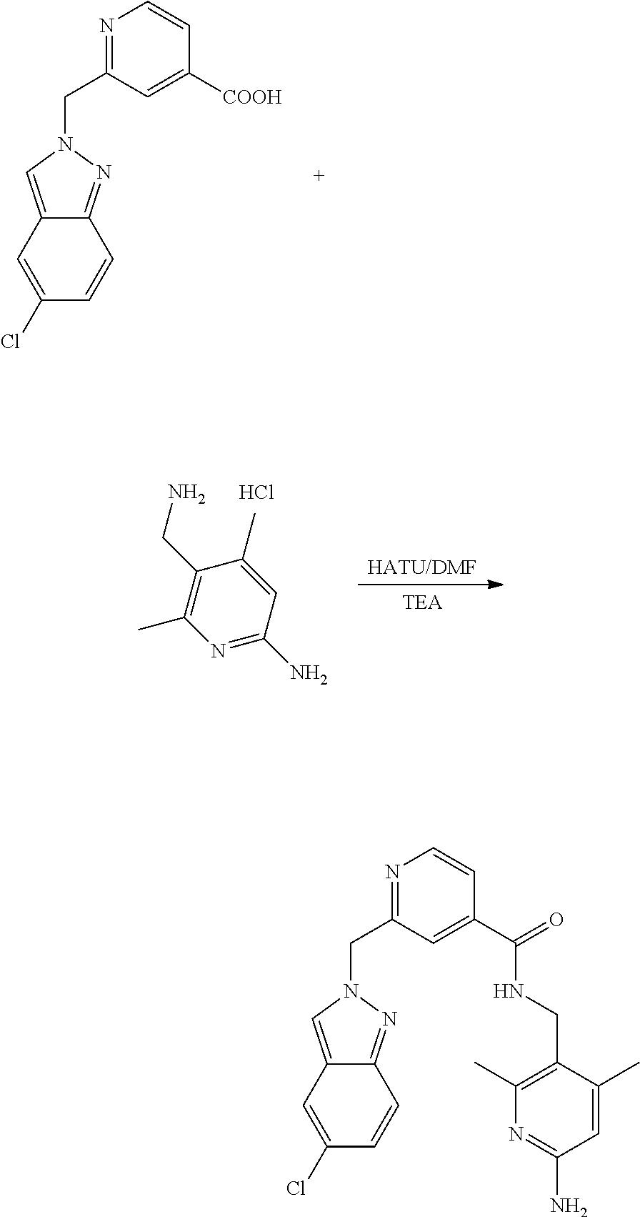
[HATU/DMF].[TEA].N1=C(N)C=C(C)C(CN)=C1C.Cl.N1=C(CN2C=C3C(=N2)C=CC(Cl)=C3)C=C([COOH])C=C1.N1=C(CN2C=C3C(=N2)C=CC(Cl)=C3)C=C(C(=O)NCC2=C(C)N=C(N)C=C2C)C=C1
